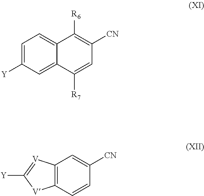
C1=C([Y])C=C2C(=C1)C([R6])=C([CN])C=C2[R7].C12=C(C=CC([CN])=C1)[V]C([Y])=[V]2
